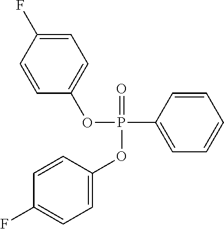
C1=CC(F)=CC=C1OP(=O)(OC1=CC=C(F)C=C1)C1=CC=CC=C1
